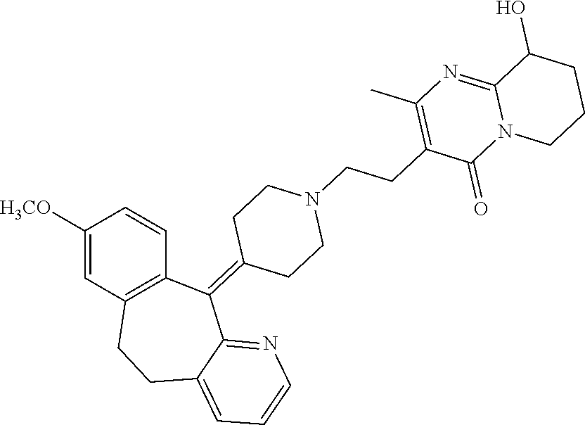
C1([H3CO])=CC2=C(C=C1)C(=C1CCN(CCC3=C(C)N=C4N(C3=O)CCCC4O)CC1)C1=NC=CC=C1CC2
